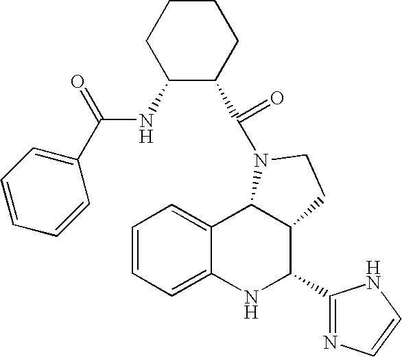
C1=CC=C2C(=C1)C1C(C(C3=NC=CN3)N2)CCN1C(=O)C1C(NC(=O)C2=CC=CC=C2)CCCC1
